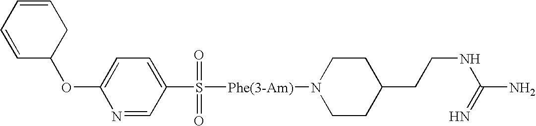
C1(OC2CC=CC=C2)=CC=C(S([Phe(3-Am)]N2CCC(CCNC(N)=N)CC2)(=O)=O)C=N1
